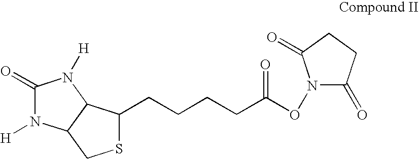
S1C(CCCCC(ON2C(=O)CCC2=O)=O)C2C(C1)N([H])C(=O)N2[H]
